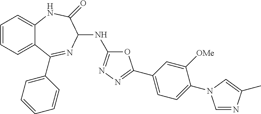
C1=CC=C2C(=C1)NC(=O)C(NC1=NN=C(C3=CC=C(N4C=NC(C)=C4)C([OMe])=C3)O1)N=C2C1=CC=CC=C1
